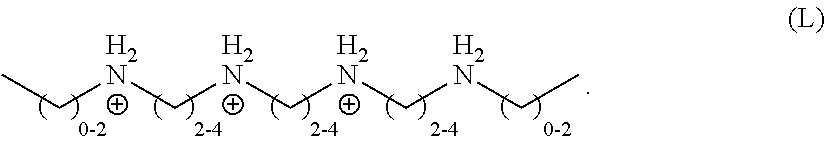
CC[H2N]C[H2N]C[H2N]C[H2N]CC
